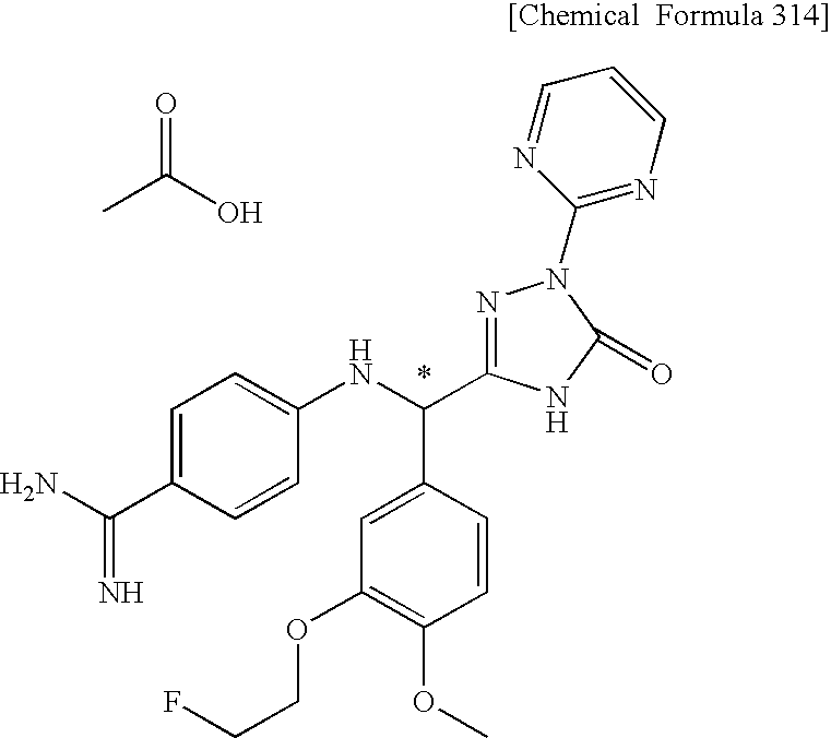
CC(O)=O.NC(C1=CC=C(NC(C2=CC(OCCF)=C(OC)C=C2)C2=NN(C3=NC=CC=N3)C(=O)N2)C=C1)=N
